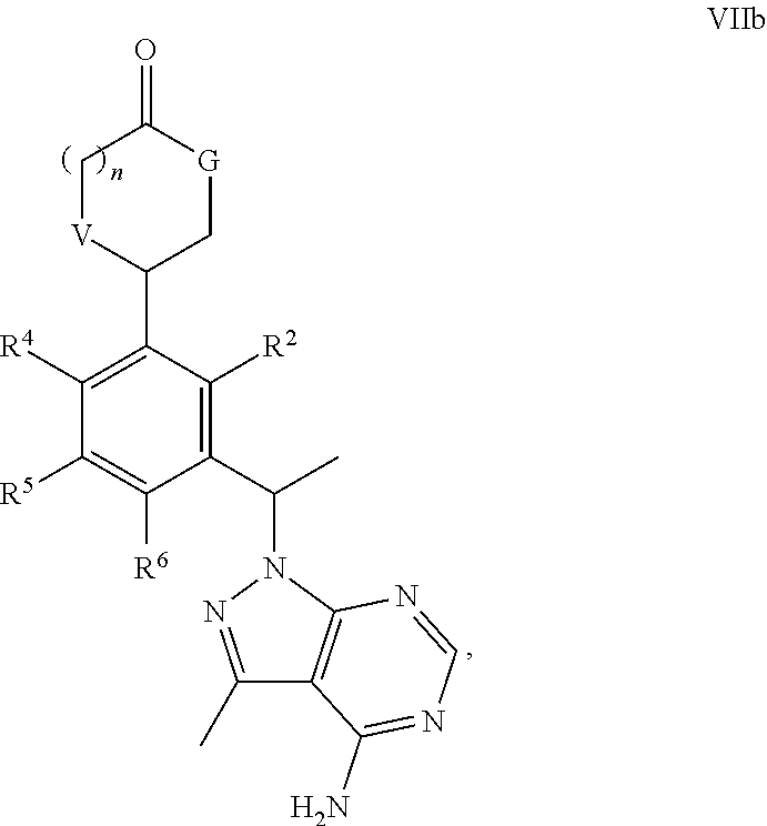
C1[V]C(C2=C([R4])C([R5])=C([R6])C(C(C)N3C4=C(C(C)=N3)C(N)=NC=N4)=C2[R2])C[G]C1=O
